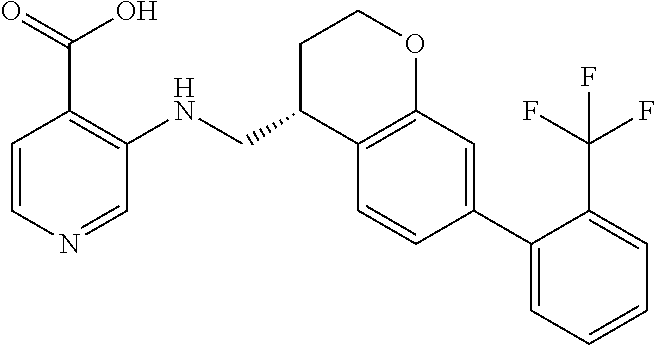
C1=CC(C2=CC=CC=C2C(F)(F)F)=CC2=C1C(CNC1=C(C(O)=O)C=CN=C1)CCO2
